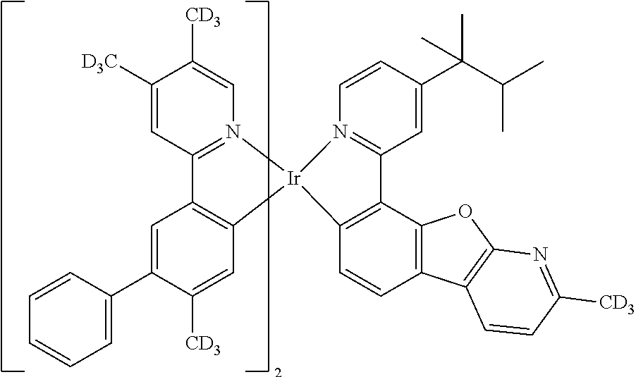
C1([CD3])=CC2=N(C=C1[CD3])[Ir]1(C3=C2C=C(C2=CC=CC=C2)C([CD3])=C3)C2=C(C3=C(C=C2)C2=C(O3)N=C([CD3])C=C2)C2=N1C=CC(C(C)(C(C)C)C)=C2
